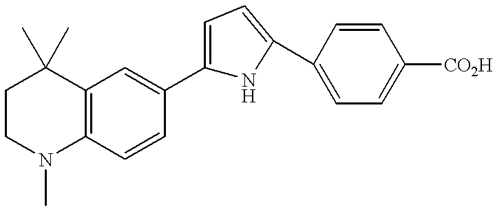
C12=C(C=CC(C3=CC=C(C4=CC=C([CO2H])C=C4)N3)=C1)N(C)CCC2(C)C
